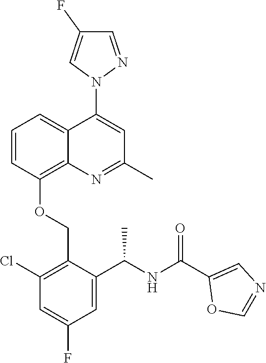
C1=CC(OCC2=C(Cl)C=C(F)C=C2C(NC(C2=CN=CO2)=O)C)=C2C(=C1)C(N1N=CC(F)=C1)=CC(C)=N2
